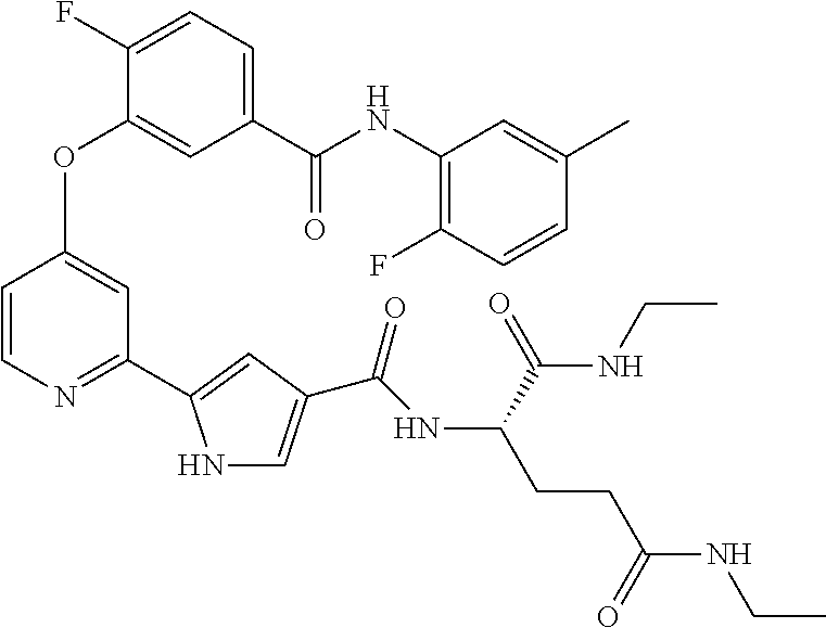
C1=C(C(NC2=C(F)C=CC(C)=C2)=O)C=C(OC2=CC(C3=CC(C(NC(CCC(NCC)=O)C(=O)NCC)=O)=CN3)=NC=C2)C(F)=C1
